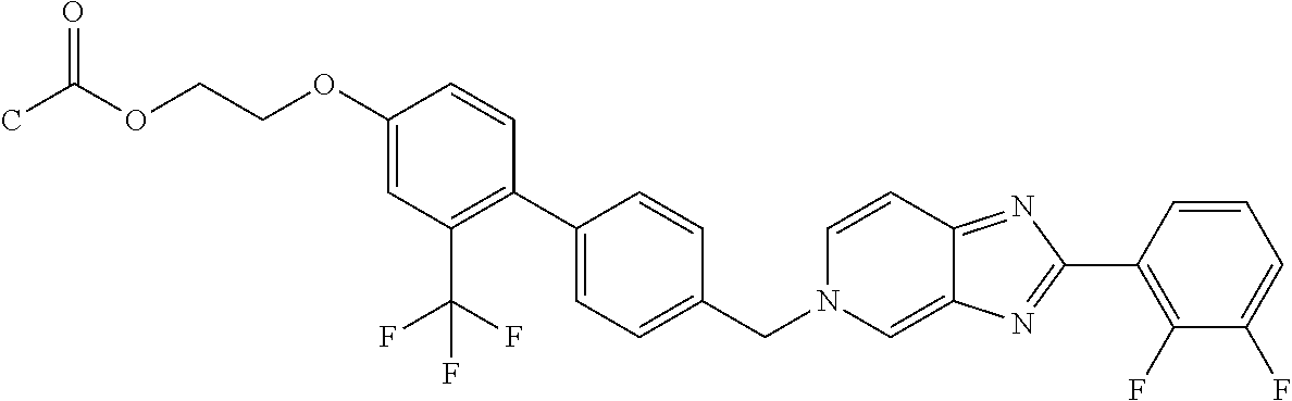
C1(OCCOC(C)=O)=CC(C(F)(F)F)=C(C2=CC=C(CN3C=C4C(=NC(C5=C(F)C(F)=CC=C5)=N4)C=C3)C=C2)C=C1
